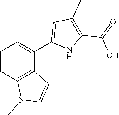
C1=CC2=C(C(C3=CC(C)=C(C(=O)O)N3)=C1)C=CN2C
